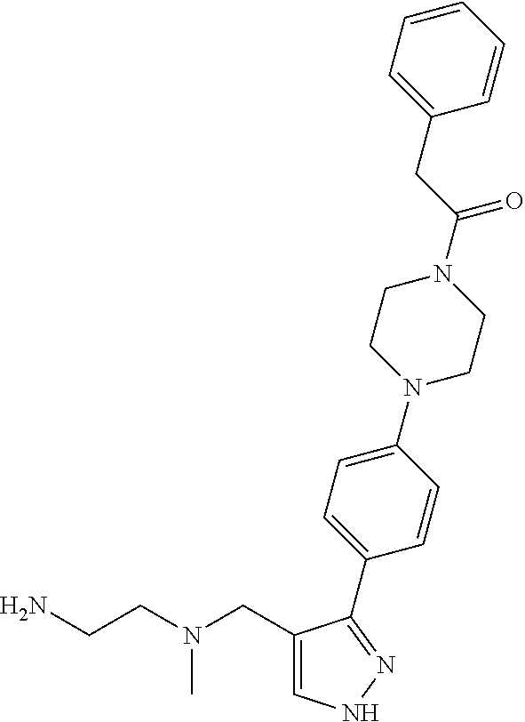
C1=C(CN(CCN)C)C(C2=CC=C(N3CCN(C(CC4=CC=CC=C4)=O)CC3)C=C2)=NN1
